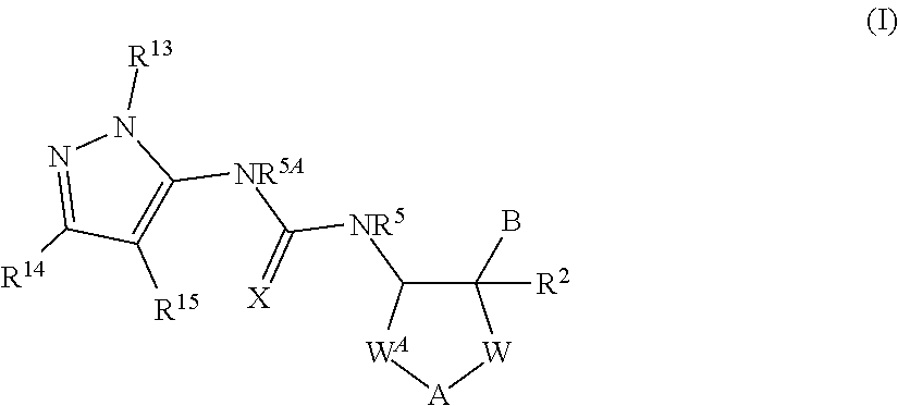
C1([R2])(B)C([NR5]C([NR5A]C2=C([R15])C([R14])=NN2[R13])=[X])[WA][A][W]1
